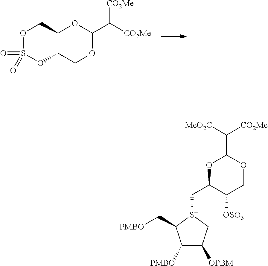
O1C(C([CO2Me])[CO2Me])OC2C(C1)OS(=O)(=O)OC2.C1([PMBO])C([OPBM])C[S+](CC2OC(C([MeO2C])[CO2Me])OCC2[OSO3-])C1C[PMBO]
